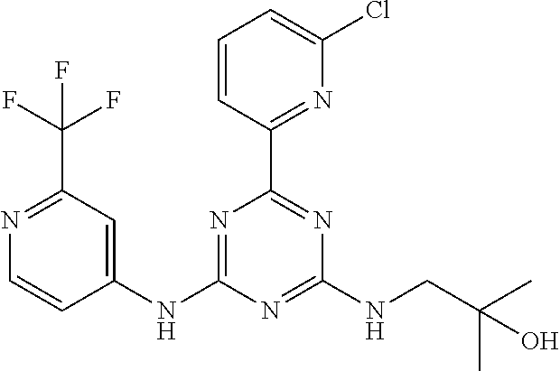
C1(NC2=CC(C(F)(F)F)=NC=C2)=NC(C2=NC(Cl)=CC=C2)=NC(NCC(C)(O)C)=N1
